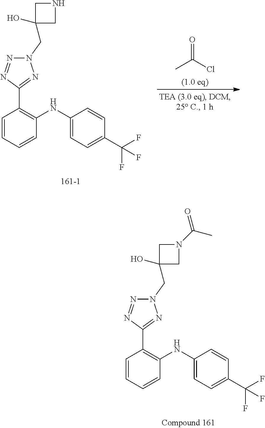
C1=CC=CC(NC2=CC=C(C(F)(F)F)C=C2)=C1C1=NN(CC2(O)CN(C(C)=O)C2)N=N1.C1=CC=CC(NC2=CC=C(C(F)(F)F)C=C2)=C1C1=NN(CC2(O)CNC2)N=N1.CC(Cl)=O
